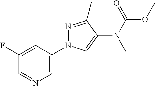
N1=C(C)C(N(C(OC)=O)C)=CN1C1=CN=CC(F)=C1
